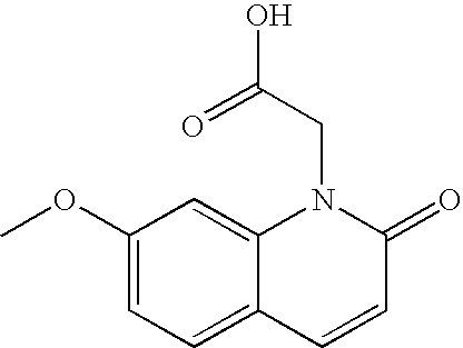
C1(OC)=CC=C2C(=C1)N(CC(O)=O)C(=O)C=C2
